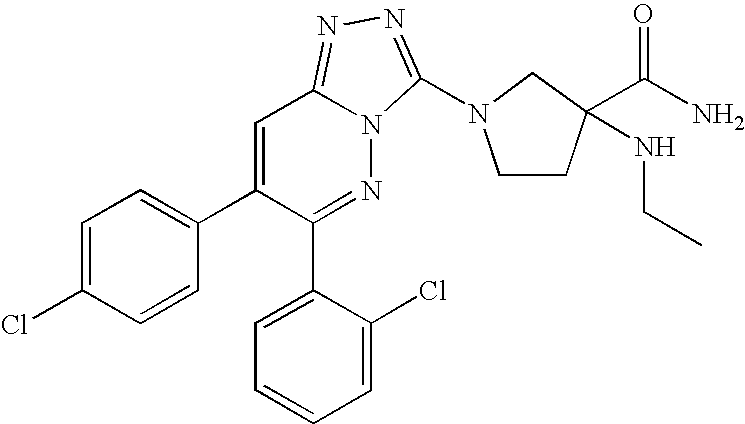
C1=C(Cl)C=CC(C2=CC3=NN=C(N4CCC(C(N)=O)(NCC)C4)N3N=C2C2=CC=CC=C2Cl)=C1
